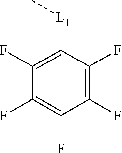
C1(F)=C(F)C([L1]C)=C(F)C(F)=C1F
